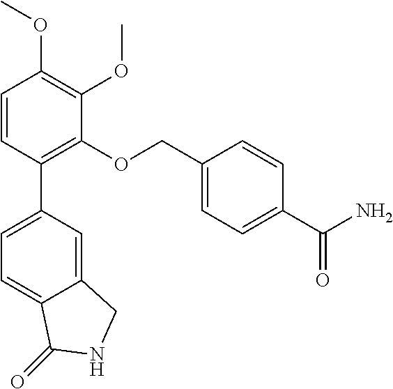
C1=CC(C2=CC=C3C(=C2)CNC3=O)=C(OCC2=CC=C(C(N)=O)C=C2)C(OC)=C1OC
